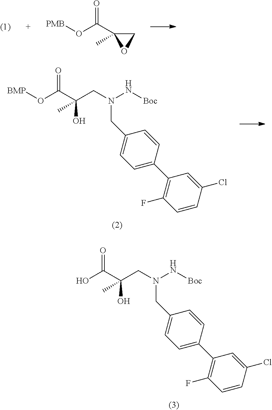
C1C(C(O[PMB])=O)(C)O1.C(O)(C(O[BMP])=O)(C)CN(N[Boc])CC1=CC=C(C2=C(F)C=CC(Cl)=C2)C=C1.C(O)(C(O)=O)(C)CN(N[Boc])CC1=CC=C(C2=C(F)C=CC(Cl)=C2)C=C1
